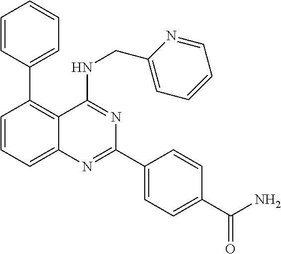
C1=CC=C2C(=C1C1=CC=CC=C1)C(NCC1=CC=CC=N1)=NC(C1=CC=C(C(N)=O)C=C1)=N2
